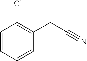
C1=CC=CC(CC#N)=C1Cl
